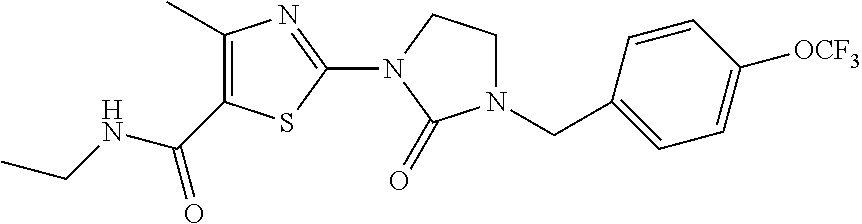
C1(C)=C(C(NCC)=O)SC(N2C(=O)N(CC3=CC=C([OCF3])C=C3)CC2)=N1
